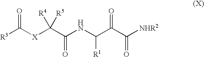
[R3]C([X]C(C(NC(C(C([NHR2])=O)=O)[R1])=O)([R4])[R5])=O
